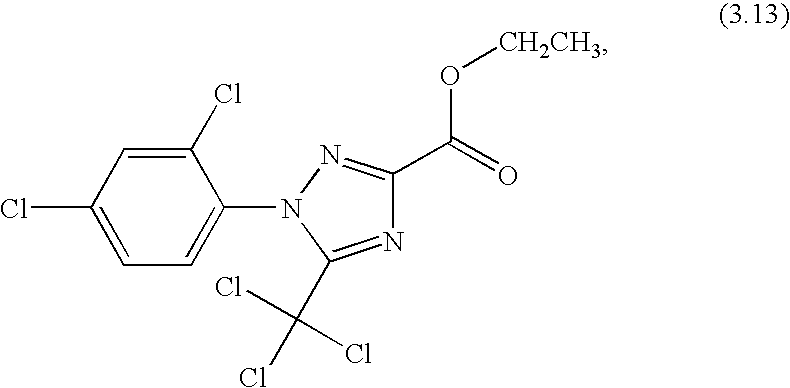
C1(Cl)=CC(Cl)=CC=C1N1C(C(Cl)(Cl)Cl)=NC(C(=O)O[CH2CH3])=N1
